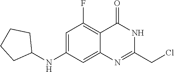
N1=C(CCl)NC(=O)C2=C(F)C=C(NC3CCCC3)C=C12
